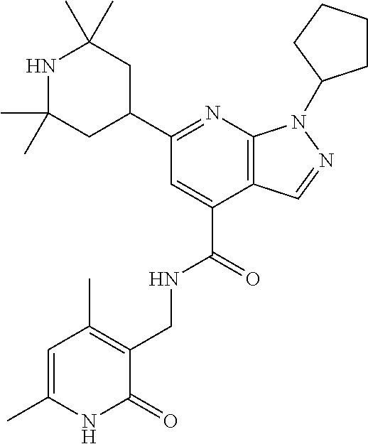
C1(C)(C)NC(C)(C)CC(C2=NC3=C(C(C(=O)NCC4=C(C)C=C(C)NC4=O)=C2)C=NN3C2CCCC2)C1
